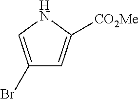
C1(Br)=CNC([CO2Me])=C1
